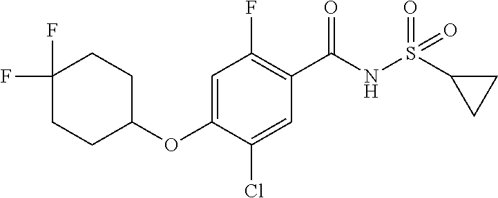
C1(F)=C(C(NS(C2CC2)(=O)=O)=O)C=C(Cl)C(OC2CCC(F)(F)CC2)=C1
